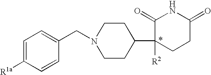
C1=C([R1a])C=CC(CN2CCC(C3([R2])CCC(=O)NC3=O)CC2)=C1
